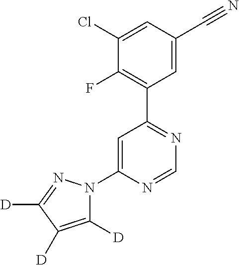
C1(N2C([D])=C([D])C([D])=N2)=CC(C2=C(F)C(Cl)=CC(C#N)=C2)=NC=N1
